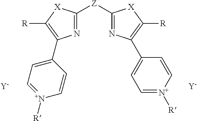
N1=C([Z]C2=NC(C3=CC=[N+]([R])C=C3)=C([R])[X]2)[X]C([R])=C1C1=CC=[N+]([R])C=C1.[Y].[Y]
